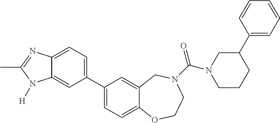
C1(C2=CC=C3C(=C2)N([H])C(C)=N3)=CC=C2C(=C1)CN(C(=O)N1CCCC(C3=CC=CC=C3)C1)CCO2
